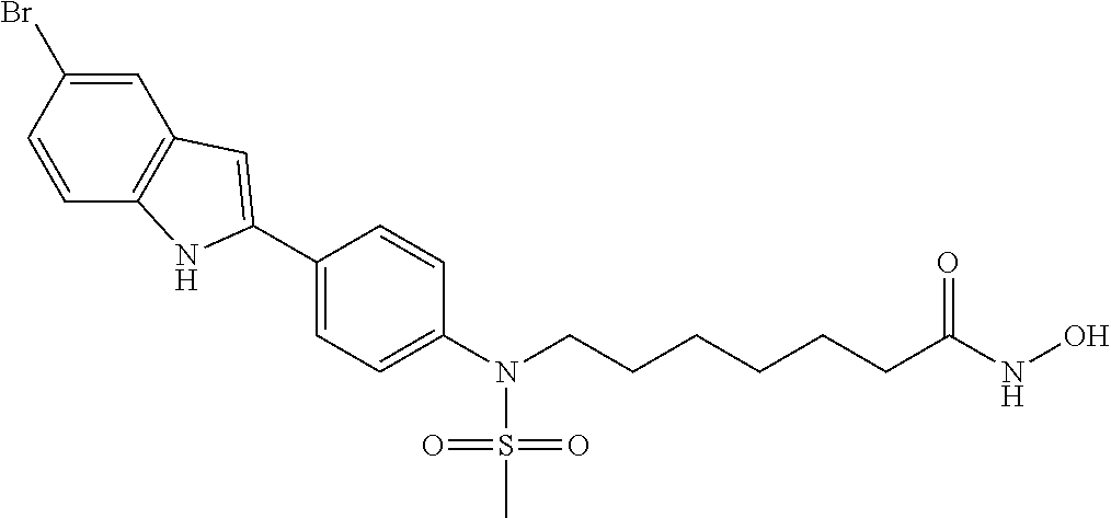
C1(C2=CC3=C(C=CC(Br)=C3)N2)=CC=C(N(CCCCCCC(NO)=O)S(=O)(=O)C)C=C1
